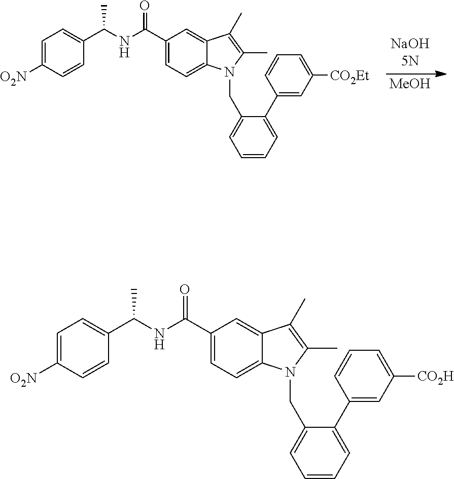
[MeOH].C1(C(=O)NC(C2=CC=C([O2N])C=C2)C)=CC=C2C(=C1)C(C)=C(C)N2CC1=CC=CC=C1C1=CC([CO2Et])=CC=C1.C1(C(=O)NC(C2=CC=C([O2N])C=C2)C)=CC=C2C(=C1)C(C)=C(C)N2CC1=CC=CC=C1C1=CC([CO2H])=CC=C1
